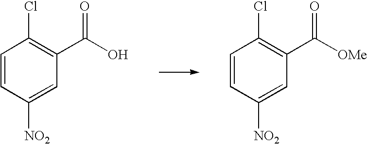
C1=CC([NO2])=CC(C(O)=O)=C1Cl.C1=CC([NO2])=CC(C([OMe])=O)=C1Cl
